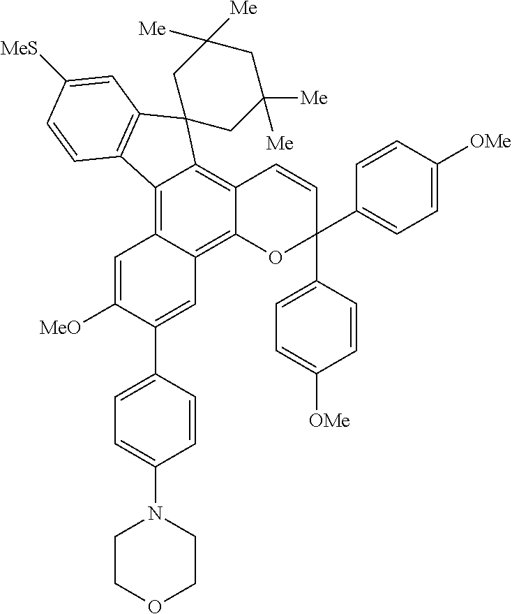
C12=C3C(=C4C(=C1C1(C5=C2C=CC([MeS])=C5)CC([Me])([Me])CC([Me])([Me])C1)C=CC(C1=CC=C([OMe])C=C1)(C1=CC=C([OMe])C=C1)O4)C=C(C1=CC=C(N2CCOCC2)C=C1)C([MeO])=C3
